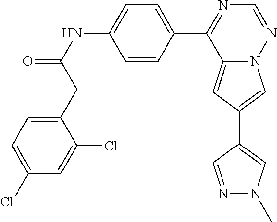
C12=CC(C3=CN(C)N=C3)=CN1N=CN=C2C1=CC=C(NC(=O)CC2=CC=C(Cl)C=C2Cl)C=C1
